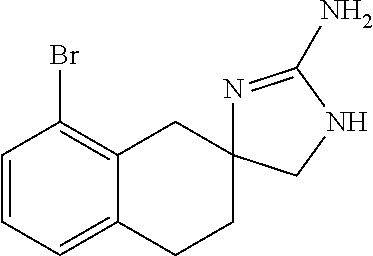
C1=CC=C2C(=C1Br)CC1(CC2)N=C(N)NC1
